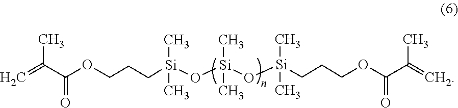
C=C(C(OCCC[Si](O[Si](O[Si](CCCOC(C(=C)C)=O)(C)C)(C)C)(C)C)=O)C
